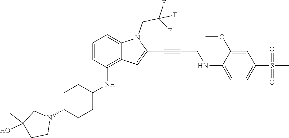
C(C#CC1=CC2=C(NC3CCC(N4CC(C)(O)CC4)CC3)C=CC=C2N1CC(F)(F)F)NC1=CC=C(S(C)(=O)=O)C=C1OC
